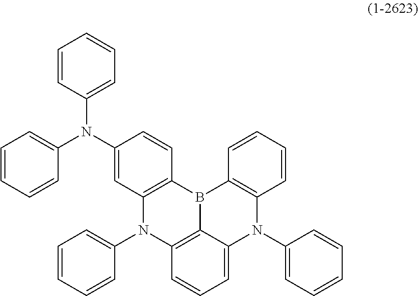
C12=C(B3C4=C(N1C1=CC=CC=C1)C=CC=C4N(C1=CC=CC=C1)C1=C3C=CC=C1)C=CC(N(C1=CC=CC=C1)C1=CC=CC=C1)=C2
